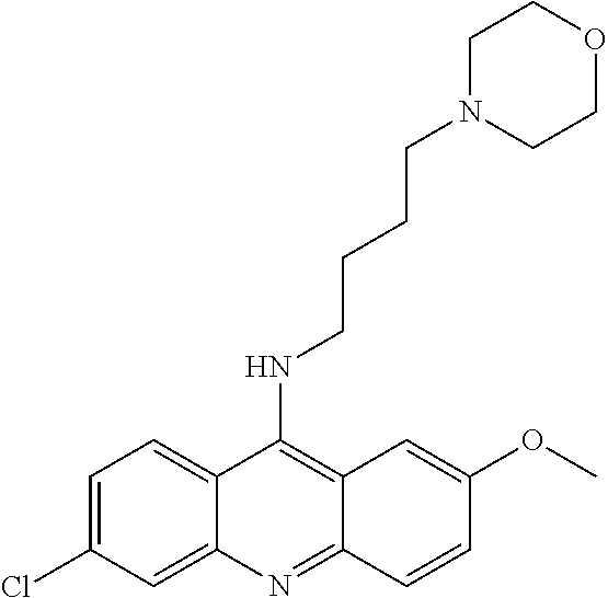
C12=CC=C(Cl)C=C1N=C1C(=C2NCCCCN2CCOCC2)C=C(OC)C=C1
